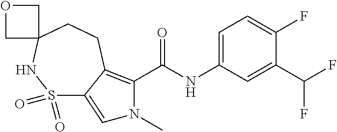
C1=C(NC(C2=C3C(=CN2C)S(=O)(=O)NC2(CC3)COC2)=O)C=C(C(F)F)C(F)=C1
